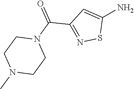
NC1=CC(C(N2CCN(C)CC2)=O)=NS1
